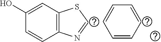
C1(O)=CC2=C(C=C1)N=CS2.C1=CC=CC=C1
